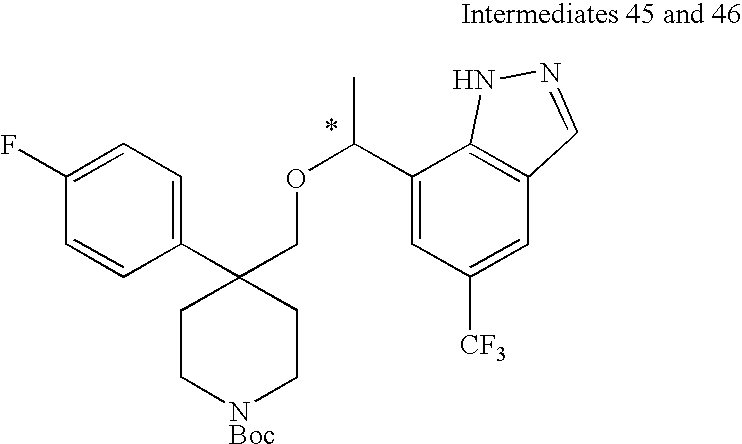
C1(C(OCC2(C3=CC=C(F)C=C3)CC[NBoc]CC2)C)=CC([CF3])=CC2=C1NN=C2
